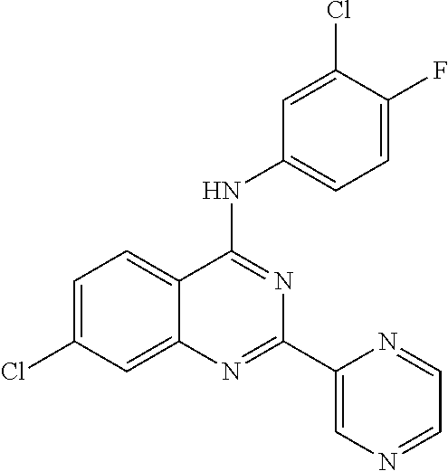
C12=CC(Cl)=CC=C1C(NC1=CC=C(F)C(Cl)=C1)=NC(C1=CN=CC=N1)=N2
